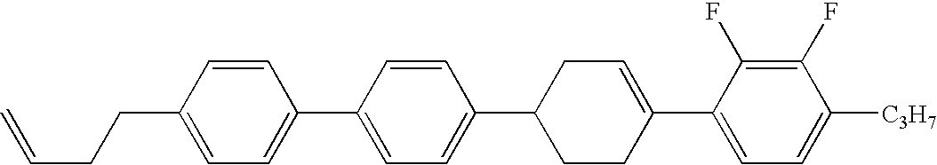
C1(F)=C(F)C(C2=CCC(C3=CC=C(C4=CC=C(CCC=C)C=C4)C=C3)CC2)=CC=C1[C3H7]
